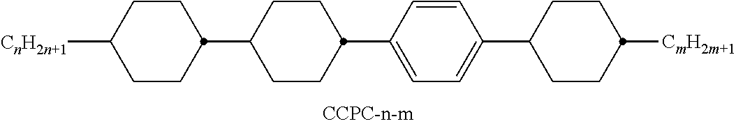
C1CC([CnH2n+1])CCC1C1CCC(C2=CC=C(C3CCC([CmH2m+1])CC3)C=C2)CC1
